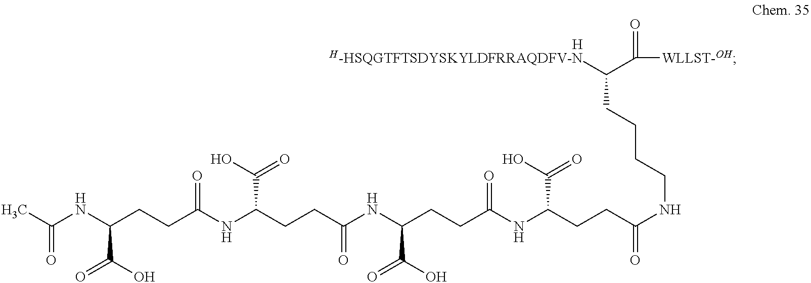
[H].C([H-HSQGTFTSDYSKYLDFRRAQDFV-N])(C([WLLST-OH])=O)CCCCNC(CCC(NC(CCC(NC(CCC(NC(CCC(NC(C)=O)C(O)=O)=O)C(O)=O)=O)C(O)=O)=O)C(O)=O)=O
